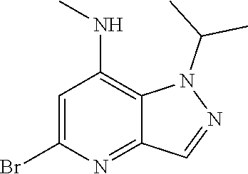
C1=C(Br)N=C2C(=C1NC)N(C(C)C)N=C2
